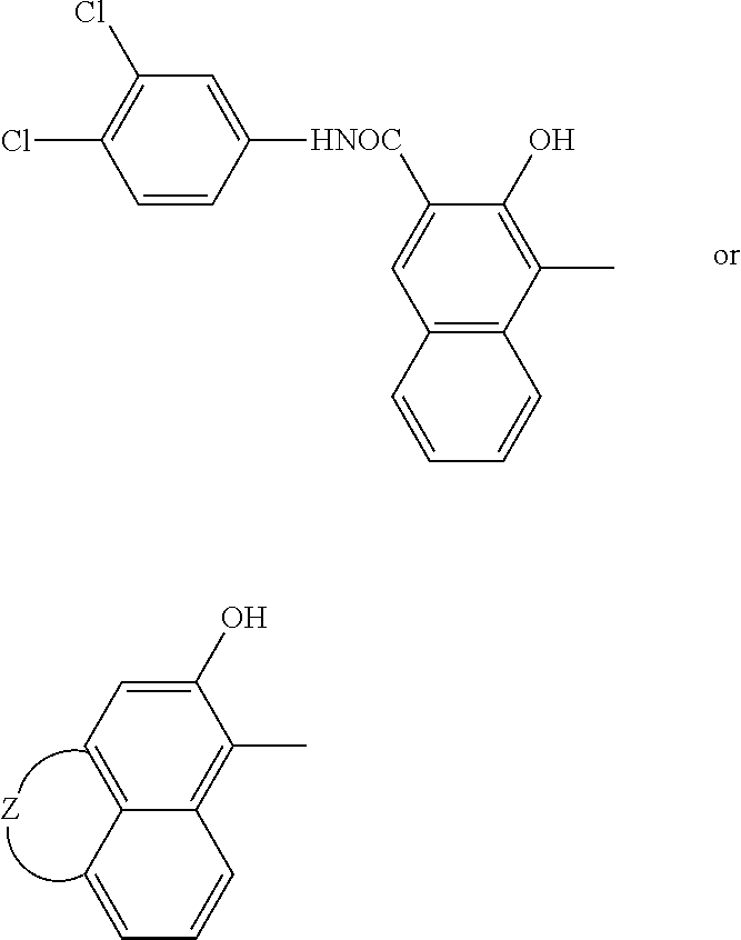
C1(O)=CC=C2C(=C1C)C=CC=C2.[HNOC](C1=CC2=C(C(C)=C1O)C=CC=C2)C1=CC(Cl)=C(Cl)C=C1
